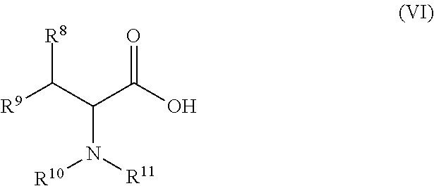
[R9]C(C(C(O)=O)N([R11])[R10])[R8]
